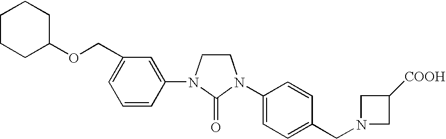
C1CN(C2=CC(COC3CCCCC3)=CC=C2)C(=O)N1C1=CC=C(CN2CC([COOH])C2)C=C1
